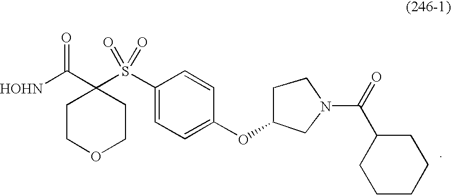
[HOHN]C(C1(S(C2=CC=C(OC3CN(C(=O)C4CCCCC4)CC3)C=C2)(=O)=O)CCOCC1)=O
